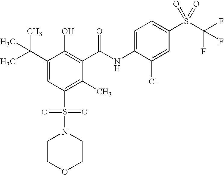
C1(C(C)(C)C)=CC(S(=O)(=O)N2CCOCC2)=C(C)C(C(NC2=CC=C(S(C(F)(F)F)(=O)=O)C=C2Cl)=O)=C1O
